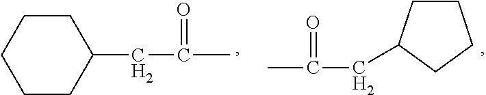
C1CCCCC1CC(C)=O.C1CC(CC(C)=O)CC1
